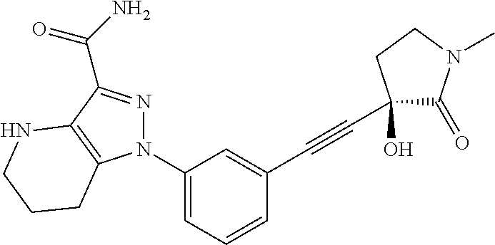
C12=C(C(C(N)=O)=NN1C1=CC=CC(C#CC3(O)C(=O)N(C)CC3)=C1)NCCC2
